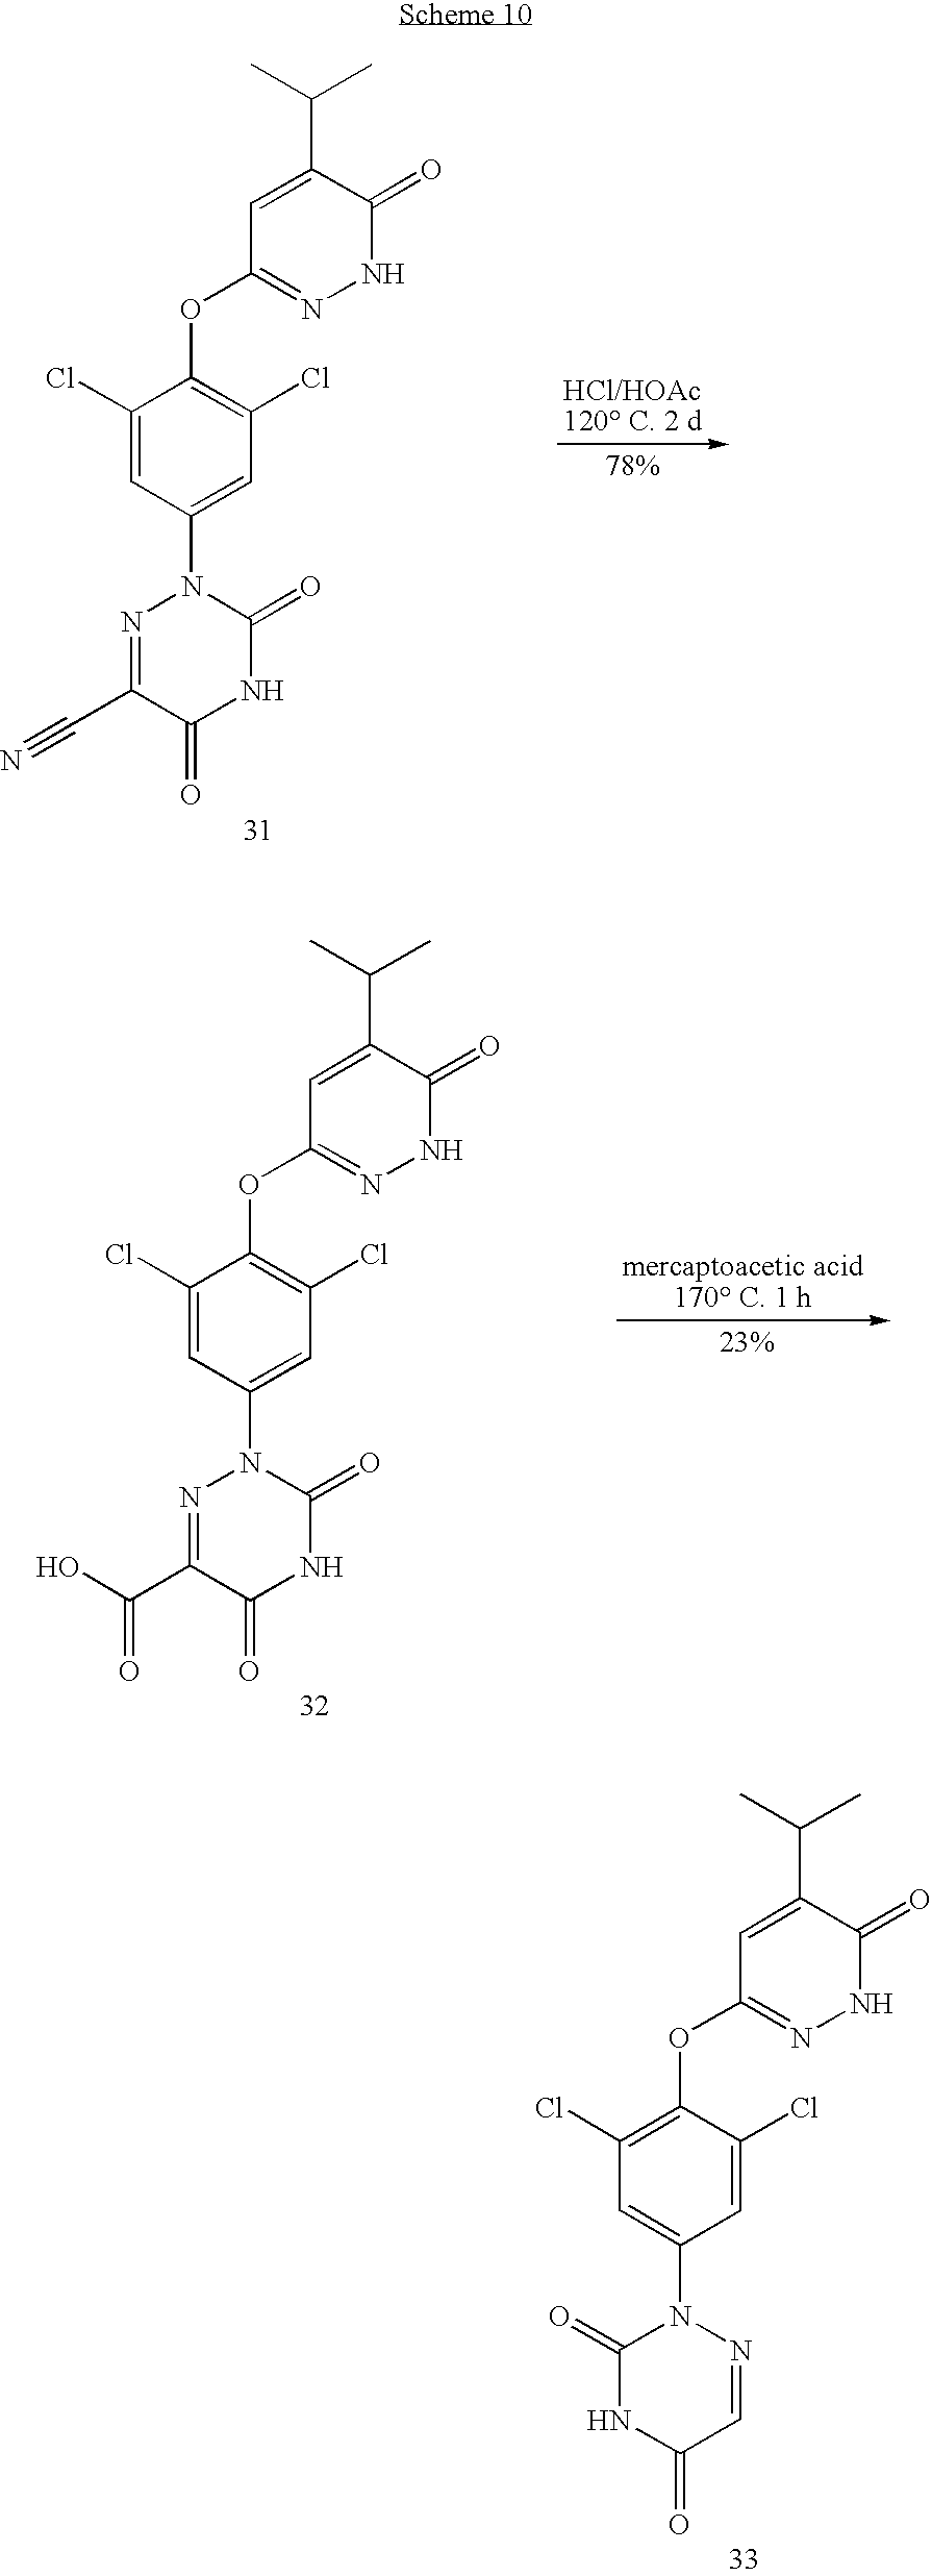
C1=C(C(C)C)C(=O)NN=C1OC1=C(Cl)C=C(N2N=C(C#N)C(=O)NC2=O)C=C1Cl.C1=C(C(C)C)C(=O)NN=C1OC1=C(Cl)C=C(N2N=C(C(O)=O)C(=O)NC2=O)C=C1Cl.C1=C(C(C)C)C(=O)NN=C1OC1=C(Cl)C=C(N2C(=O)NC(=O)C=N2)C=C1Cl
